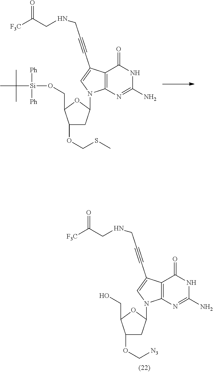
C1(OCSC)CC(N2C3=C(C(C#CCNCC([F3C])=O)=C2)C(=O)NC(N)=N3)OC1CO[Si]([Ph])([Ph])C(C)(C)C.C1(OC[N3])CC(N2C3=C(C(C#CCNCC([F3C])=O)=C2)C(=O)NC(N)=N3)OC1CO
